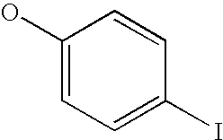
OC1=CC=C(I)C=C1
